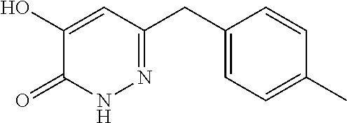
C1(O)=CC(CC2=CC=C(C)C=C2)=NNC1=O
